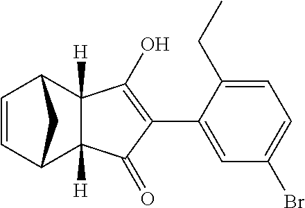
C1=CC2C3([H])C([H])(C1C2)C(=O)C(C1=CC(Br)=CC=C1CC)=C3O
